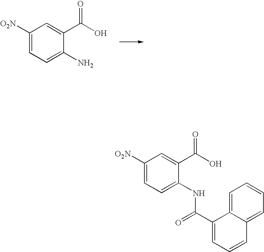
C1([O2N])=CC=C(N)C(C(O)=O)=C1.C1([O2N])=CC=C(NC(C2=CC=CC3=CC=CC=C23)=O)C(C(O)=O)=C1
